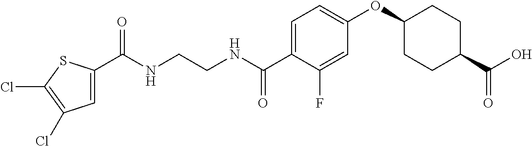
C1=C(C(NCCNC(C2=CC=C(OC3CCC(C(O)=O)CC3)C=C2F)=O)=O)SC(Cl)=C1Cl
